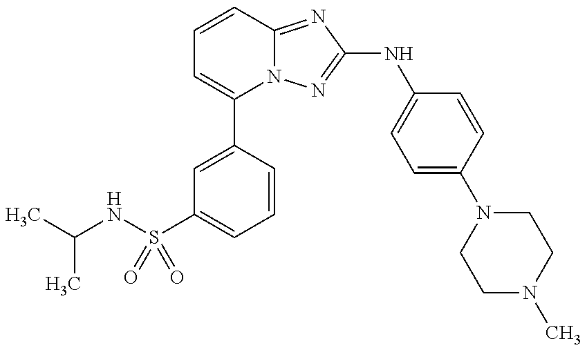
C1=C(C2=CC=CC3=NC(NC4=CC=C(N5CCN(C)CC5)C=C4)=NN23)C=CC=C1S(NC(C)C)(=O)=O
